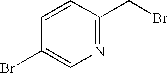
C1=CC(CBr)=NC=C1Br
